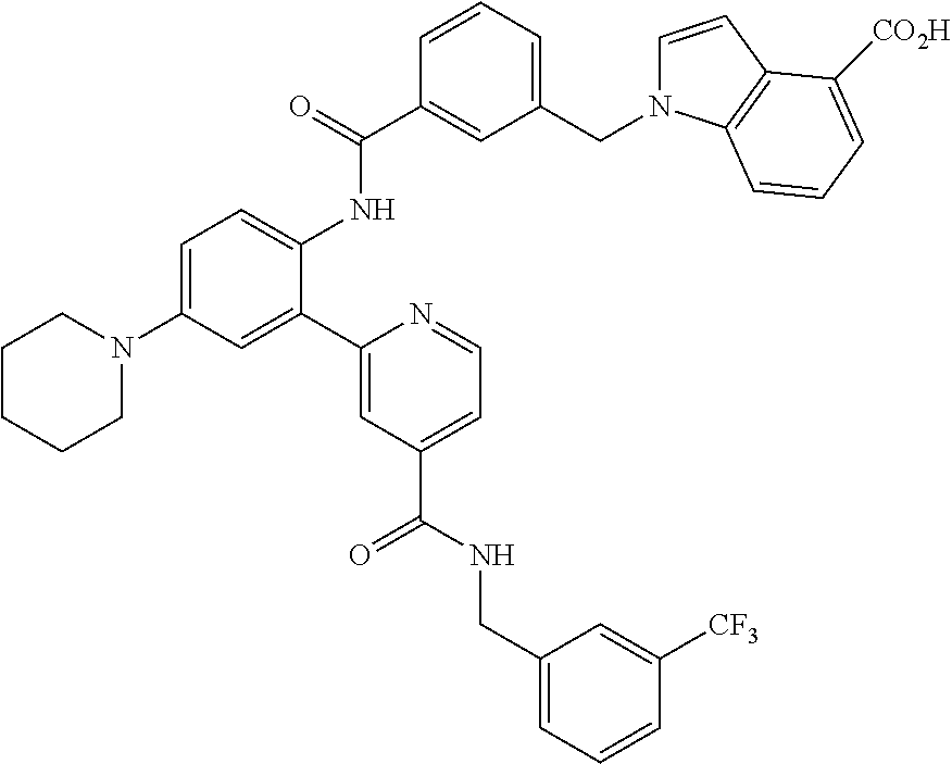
C1CCCN(C2=CC=C(NC(C3=CC(CN4C=CC5=C4C=CC=C5[CO2H])=CC=C3)=O)C(C3=CC(C(NCC4=CC=CC([CF3])=C4)=O)=CC=N3)=C2)C1
